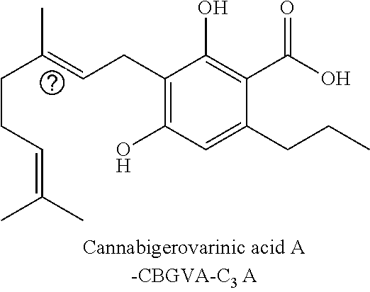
C(=C(C)C)CCC(C)=CCC1=C(O)C=C(CCC)C(C(=O)O)=C1O
